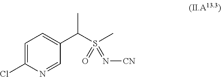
C1=C(Cl)N=CC(C(S(=N[CN])(C)=O)C)=C1
